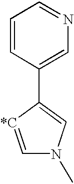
C1=CC(C2=CN(C)C=[*C]2)=CN=C1
